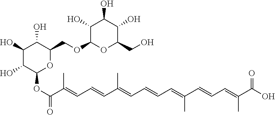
O=C(OC1OC(COC2OC(CO)C(O)C(O)C2O)C(O)C(O)C1O)C(=CC=CC(=CC=CC=C(C=CC=C(C(O)=O)C)C)C)C
